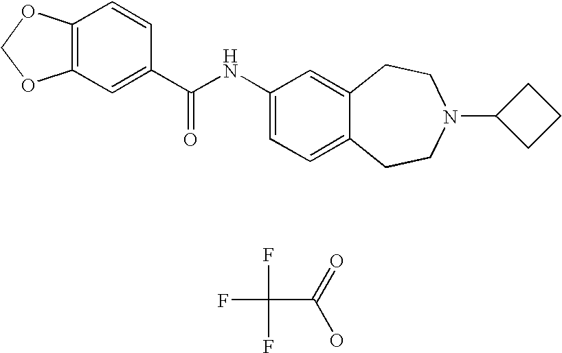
C12=C(OCO1)C=CC(C(NC1=CC=C3C(=C1)CCN(C1CCC1)CC3)=O)=C2.FC(F)(F)C(O)=O
